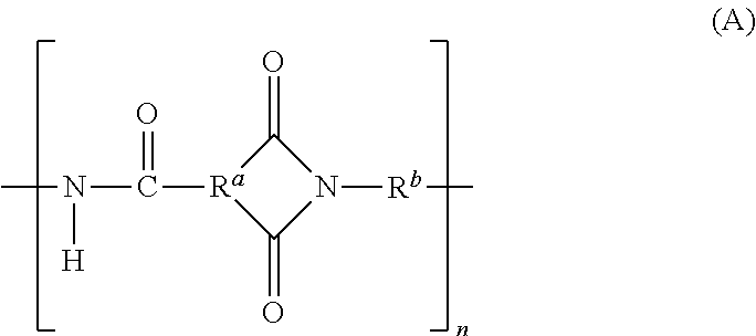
CN(C([Ra]1C(=O)N([Rb]C)C1=O)=O)[H]
